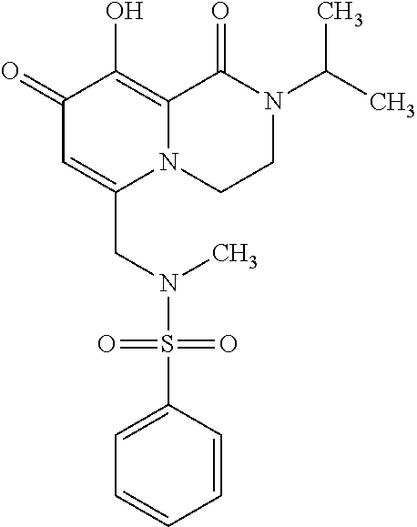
C1(=O)C=C(CN(S(C2=CC=CC=C2)(=O)=O)C)N2C(=C1O)C(=O)N(C(C)C)CC2
